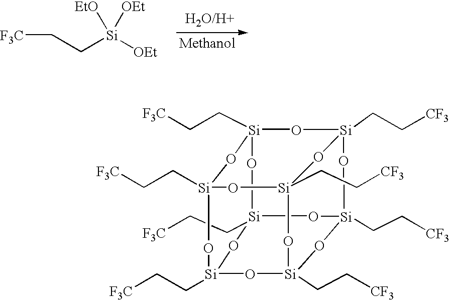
[F3C]CC[Si]([OEt])([OEt])[EtO].[Si]12(CC[F3C])O[Si]3(CC[CF3])O[Si]4(CC[CF3])CO[Si](CC[F3C])(O1)O[Si]1(CC[F3C])O[Si](CC[CF3])(O4)O[Si](CC[CF3])(OC[Si](CC[F3C])(O2)O1)O3
